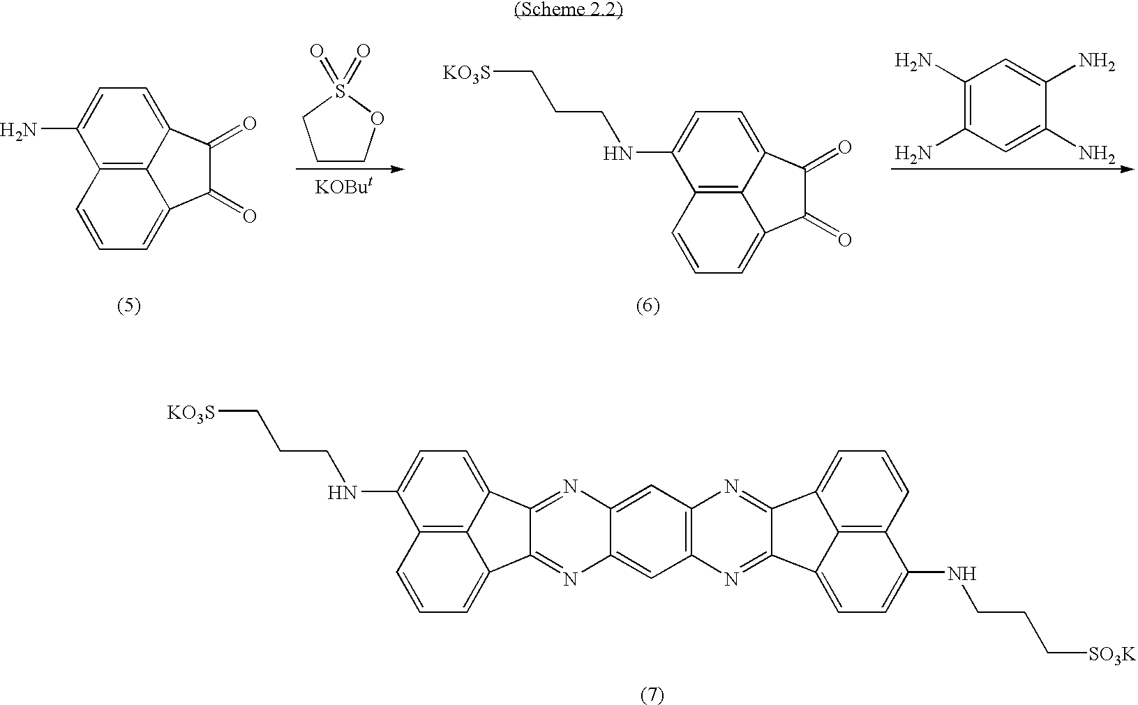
C12=NC3=CC4=C(C=C3N=C1C1=CC=CC3=C1C2=CC=C3NCCC[KO3S])N=C1C(=N4)C2=CC=CC3=C2C1=CC=C3NCCC[SO3K].C1COS(=O)(=O)C1.C1(=O)C(=O)C2=CC=CC3=C2C1=CC=C3N.C1(=O)C(=O)C2=CC=CC3=C2C1=CC=C3NCCC[KO3S].C1(N)=C(N)C=C(N)C(N)=C1
